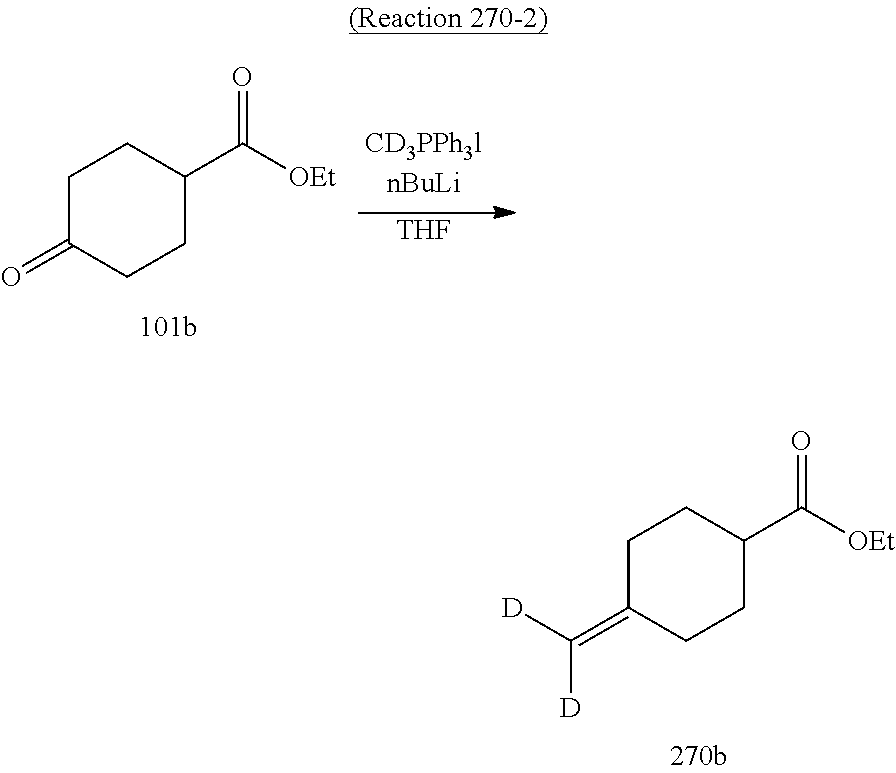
C1C(=C([D])[D])CCC(C(=O)[OEt])C1.C1C(=O)CCC(C(=O)[OEt])C1.[THF]
